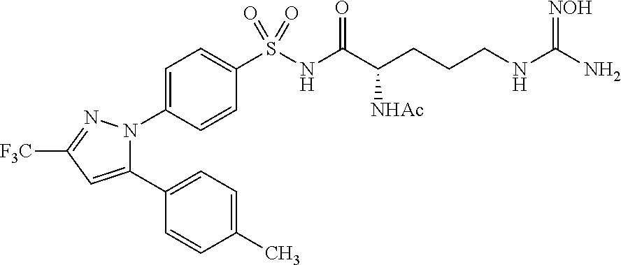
C1(S(NC(C(CCCNC(N)=[NOH])[NHAc])=O)(=O)=O)=CC=C(N2C(C3=CC=C(C)C=C3)=CC([F3C])=N2)C=C1
